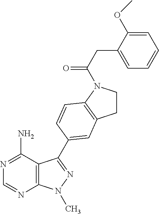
C1=NC2=C(C(N)=N1)C(C1=CC3=C(N(C(CC4=CC=CC=C4OC)=O)CC3)C=C1)=NN2C
